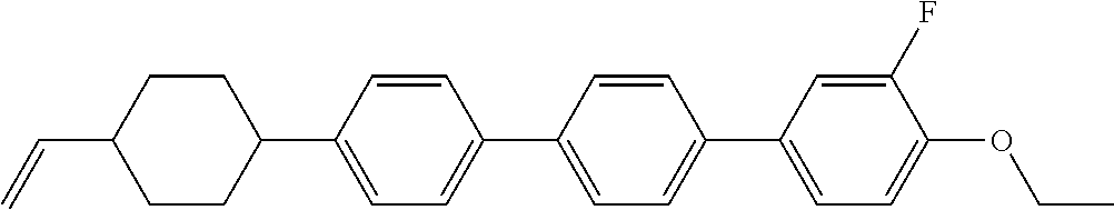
C1CC(C=C)CCC1C1=CC=C(C2=CC=C(C3=CC=C(OCC)C(F)=C3)C=C2)C=C1
